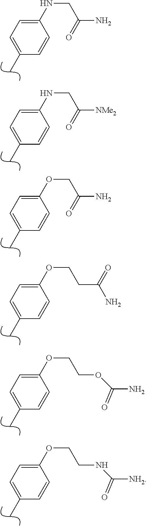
C1=CC(NCC(N)=O)=CC=C1C.C1=CC(NCC([NMe2])=O)=CC=C1C.C1=CC(OCC(N)=O)=CC=C1C.C1=CC(OCCC(N)=O)=CC=C1C.C1=CC(OCCOC(N)=O)=CC=C1C.C1=CC(OCCNC([NH2])=O)=CC=C1C
